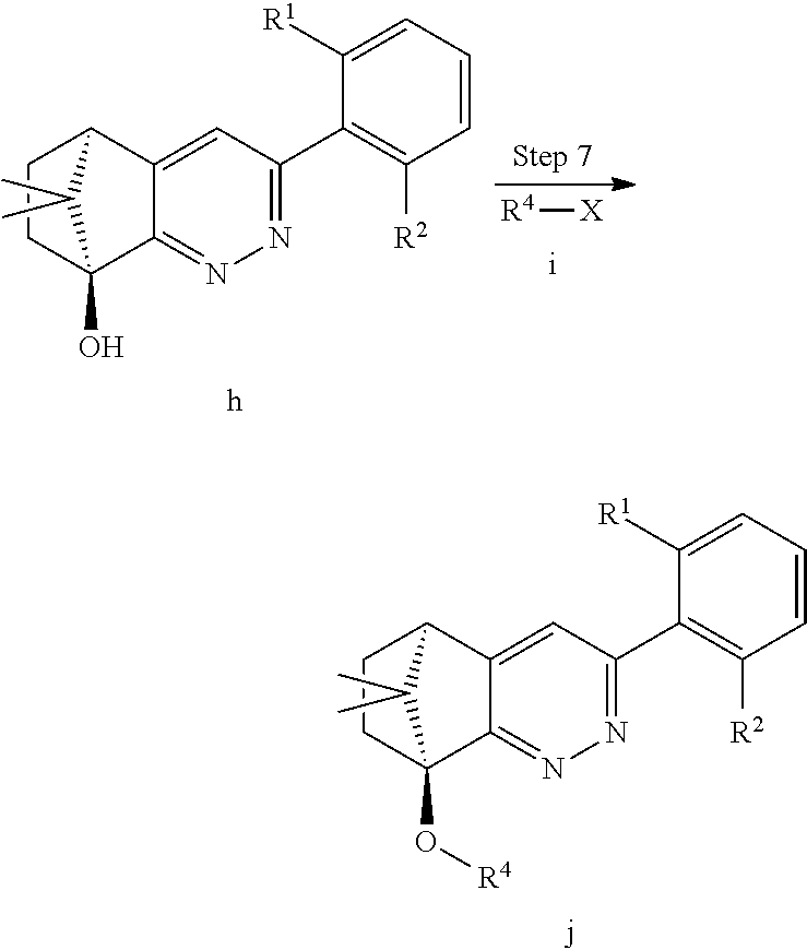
C1CC2(O[R4])C3=NN=C(C4=C([R2])C=CC=C4[R1])C=C3C1C2(C)C.C1CC2(O)C3=NN=C(C4=C([R2])C=CC=C4[R1])C=C3C1C2(C)C.[R4][X]
